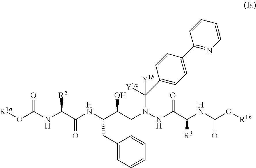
[R1a]OC(NC(C(NC(C(CN(NC(C(NC(O[R1b])=O)[R3])=O)C(C1=CC=C(C2=NC=CC=C2)C=C1)([Y1b])[Y1a])O)CC1=CC=CC=C1)=O)[R2])=O
